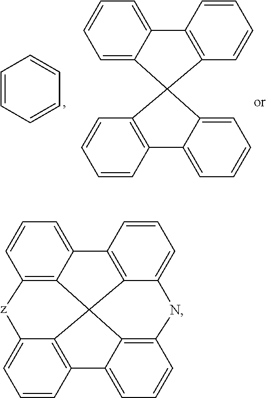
C12=C3C(=CC=C1)C1=C4C(=CC=C1)NC1=C5C(=CC=C1)C1=C(C(=CC=C1)[z]2)C345.C1=CC=CC=C1.C1=C2C(=CC=C1)C1=C(C=CC=C1)C21C2=CC=CC=C2C2=C1C=CC=C2
